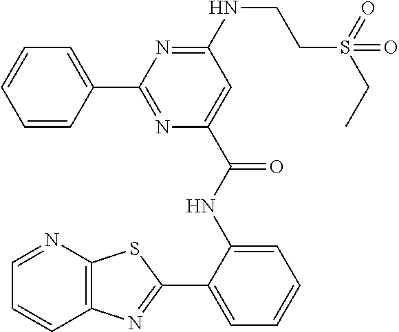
C12=C(N=CC=C1)SC(C1=CC=CC=C1NC(C1=CC(NCCS(CC)(=O)=O)=NC(C3=CC=CC=C3)=N1)=O)=N2
